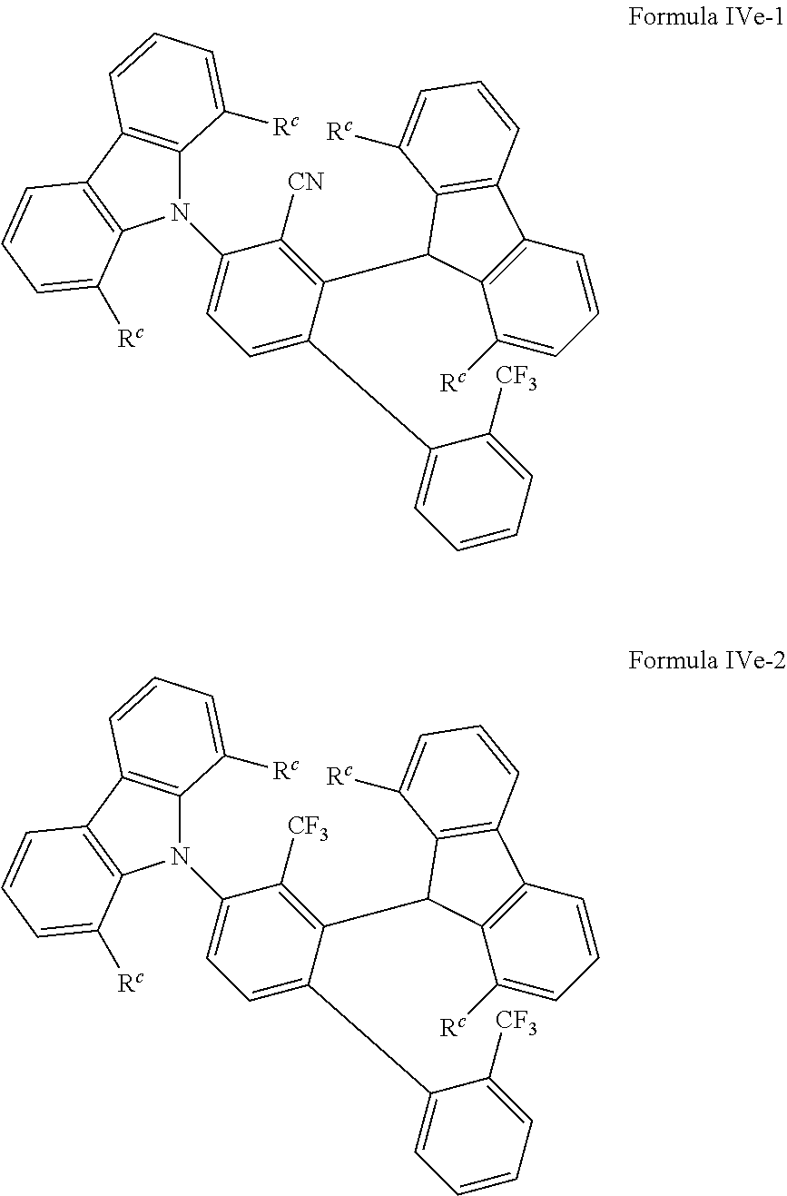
N1(C2=CC=C(C3=CC=CC=C3[CF3])C(C3C4=C(C=CC=C4[Rc])C4=C3C([Rc])=CC=C4)=C2[CN])C2=C(C3=C1C([Rc])=CC=C3)C=CC=C2[Rc].N1(C2=CC=C(C3=CC=CC=C3[CF3])C(C3C4=C(C=CC=C4[Rc])C4=C3C([Rc])=CC=C4)=C2[CF3])C2=C(C3=C1C([Rc])=CC=C3)C=CC=C2[Rc]
